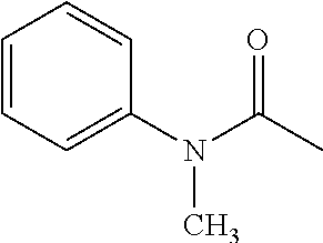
N(C(C)=O)(C1=CC=CC=C1)C
